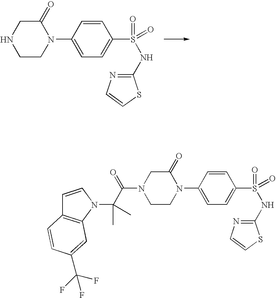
C1(=O)CNCCN1C1=CC=C(S(=O)(NC2=NC=CS2)=O)C=C1.C1(=O)CN(C(C(C)(C)N2C3=C(C=C2)C=CC(C(F)(F)F)=C3)=O)CCN1C1=CC=C(S(=O)(NC2=NC=CS2)=O)C=C1
